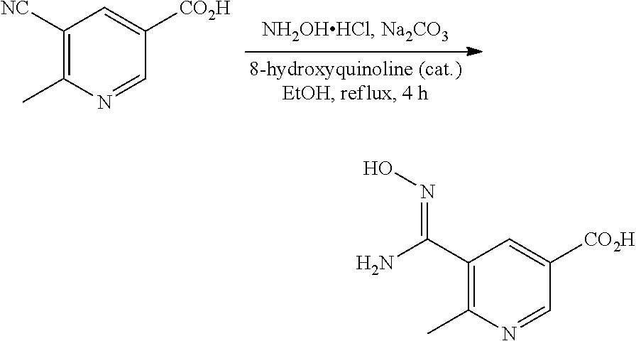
C1([NC])=C(C)N=CC([CO2H])=C1.C1(C(=NO)N)=C(C)N=CC([CO2H])=C1
